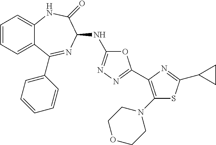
C1=CC=C2C(=C1)NC(=O)C(NC1=NN=C(C3=C(N4CCOCC4)SC(C4CC4)=N3)O1)N=C2C1=CC=CC=C1
